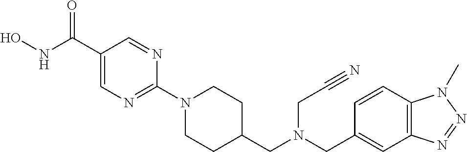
O=C(C1=CN=C(N2CCC(CN(CC3=CC4=C(C=C3)N(C)N=N4)CC#N)CC2)N=C1)NO
